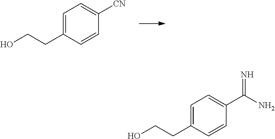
C1=C(CCO)C=CC([CN])=C1.C1=C(CCO)C=CC(C(N)=N)=C1
